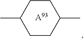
C1CC(C)CCC1C.[A93]
